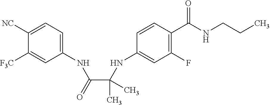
C1(NC(C(NC2=CC(F)=C(C(NCCC)=O)C=C2)(C)C)=O)=CC=C([NC])C([F3C])=C1
